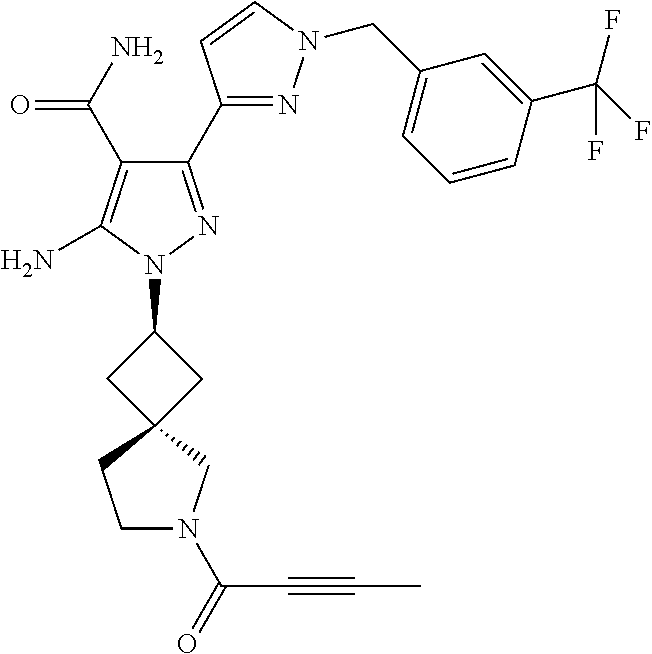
C1(C(=O)N)=C(N)N(C2CC3(C2)CCN(C(=O)C#CC)C3)N=C1C1=NN(CC2=CC=CC(C(F)(F)F)=C2)C=C1
